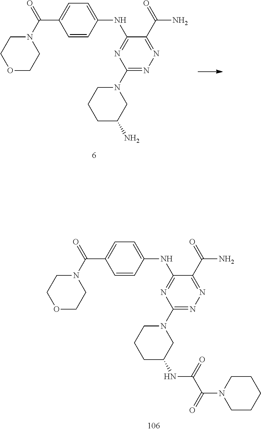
C1(N2CCCC(N)C2)=NN=C(C(=O)N)C(NC2=CC=C(C(N3CCOCC3)=O)C=C2)=N1.C1(N2CCCC(NC(C(N3CCCCC3)=O)=O)C2)=NN=C(C(=O)N)C(NC2=CC=C(C(N3CCOCC3)=O)C=C2)=N1
